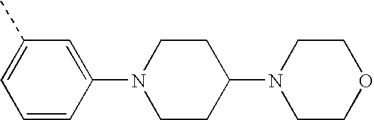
C1=CC(N2CCC(N3CCOCC3)CC2)=CC(C)=C1
